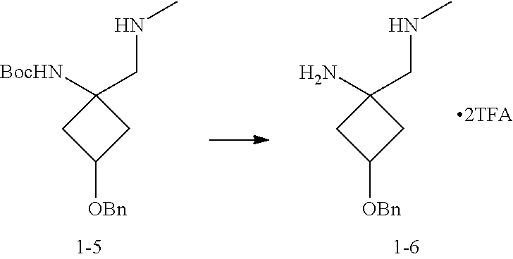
C1([OBn])CC([BocHN])(CNC)C1.C1([OBn])CC(N)(CNC)C1
